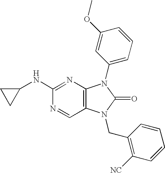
C1(NC2CC2)=NC2=C(C=N1)N(CC1=C([NC])C=CC=C1)C(=O)N2C1=CC=CC(OC)=C1
